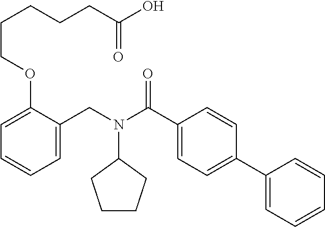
C1=C(CN(C(C2=CC=C(C3=CC=CC=C3)C=C2)=O)C2CCCC2)C(OCCCCCC(O)=O)=CC=C1
